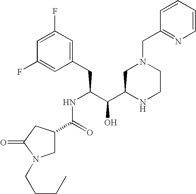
C1(F)=CC(F)=CC(CC(C(C2NCCN(CC3=NC=CC=C3)C2)O)NC(C2CN(CCCC)C(=O)C2)=O)=C1
